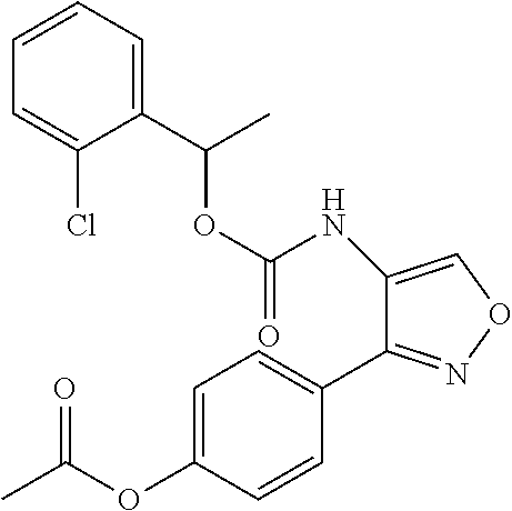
O(C(NC1=CON=C1C1=CC=C(OC(=O)C)C=C1)=O)C(C)C1=CC=CC=C1Cl
